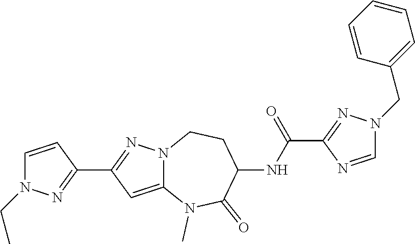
C1=CC(C2=NN3C(=C2)N(C)C(=O)C(NC(C2=NN(CC4=CC=CC=C4)C=N2)=O)CC3)=NN1CC
